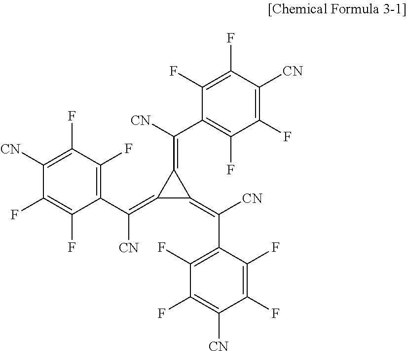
C1(C(=C2C(=C([CN])C3=C(F)C(F)=C([CN])C(F)=C3F)C2=C([CN])C2=C(F)C(F)=C([CN])C(F)=C2F)[CN])=C(F)C(F)=C([CN])C(F)=C1F
